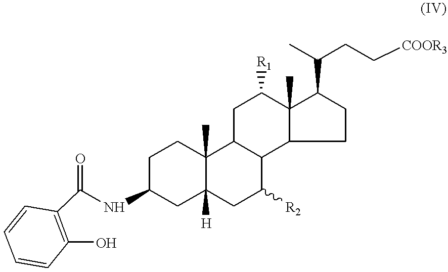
C1C(NC(C2=C(O)C=CC=C2)=O)CC2([H])C(C)(C1)C1C(C([R2])C2)C2C(C)(C([R1])C1)C(C(CC[COOR3])C)CC2
